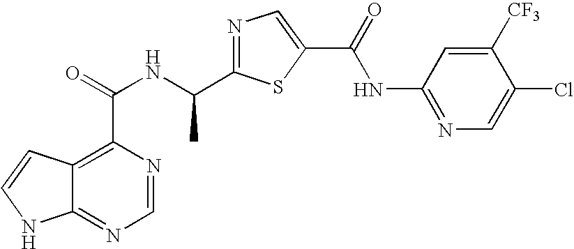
C12=NC=NC(C(NC(C3=NC=C(C(=O)NC4=NC=C(Cl)C([CF3])=C4)S3)C)=O)=C1C=CN2
